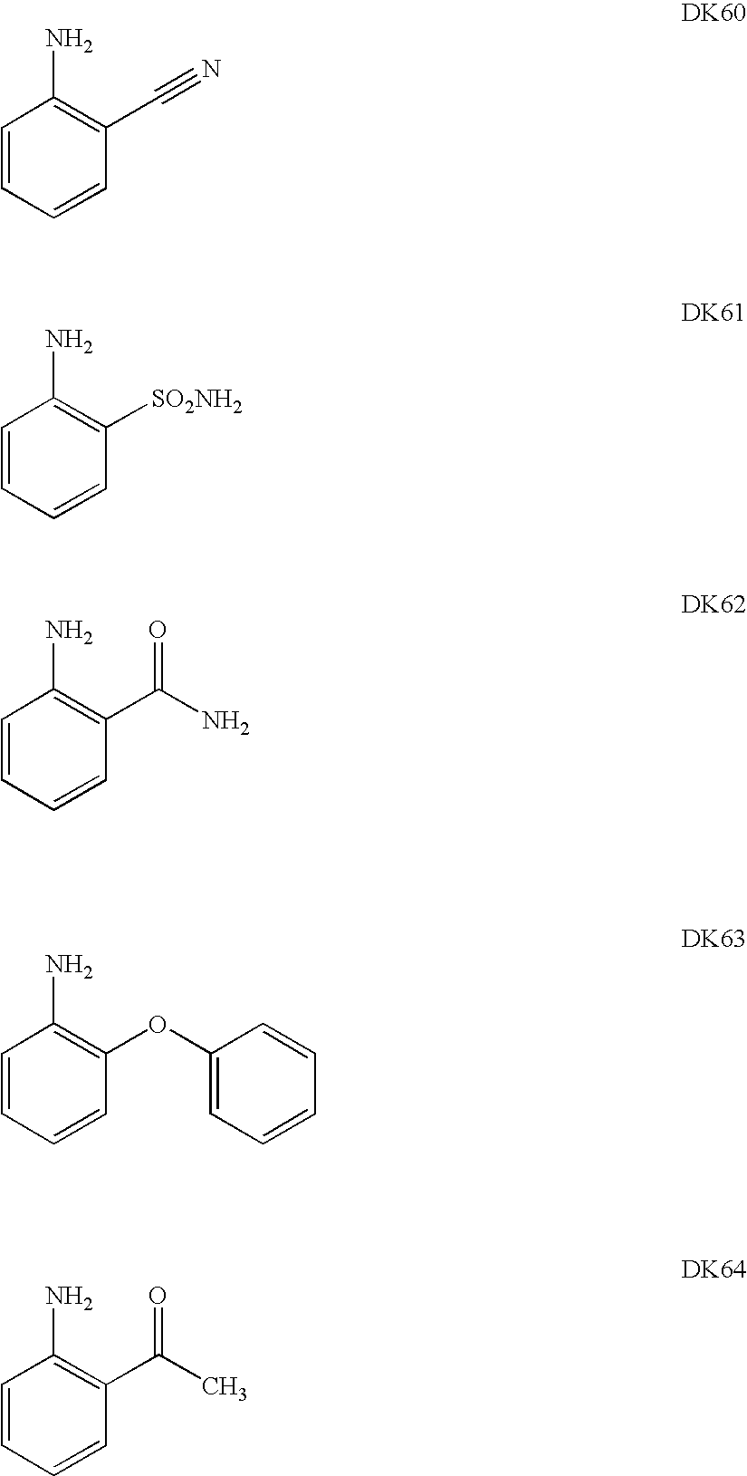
C1=CC=CC(C#N)=C1N.C1=CC=CC([SO2NH2])=C1N.C1=CC=CC(C(N)=O)=C1N.C1=CC=CC(OC2=CC=CC=C2)=C1N.C1=CC=CC(C(C)=O)=C1N
